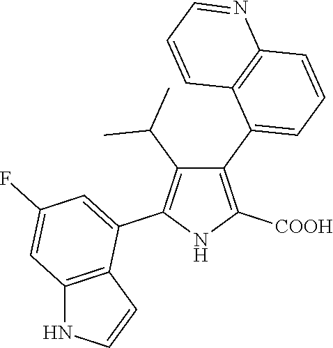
C1(C2=CC=CC3=C2C=CC=N3)=C([COOH])NC(C2=CC(F)=CC3=C2C=CN3)=C1C(C)C
